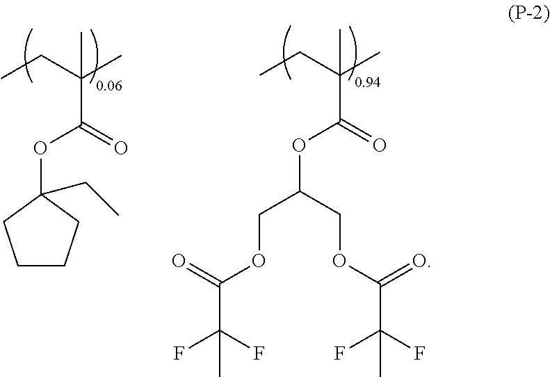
C1CCC(OC(C(CC)(C)C)=O)(CC)C1.C(OC(C(CC)(C)C)=O)(COC(C(F)(F)C)=O)COC(C(F)(F)C)=O
